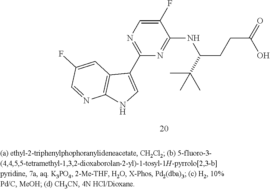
C1(NC(CCC(=O)O)C(C)(C)C)=NC(C2=CNC3=C2C=C(F)C=N3)=NC=C1F
